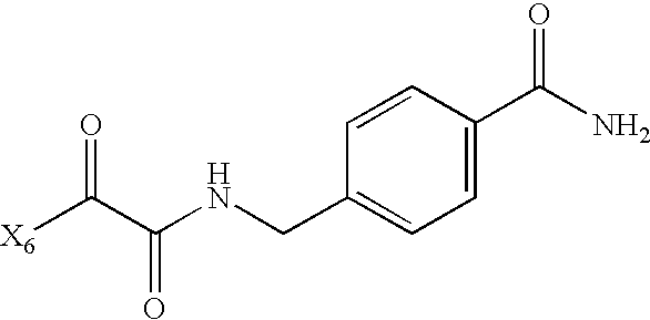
[X6]C(C(NCC1=CC=C(C(N)=O)C=C1)=O)=O
